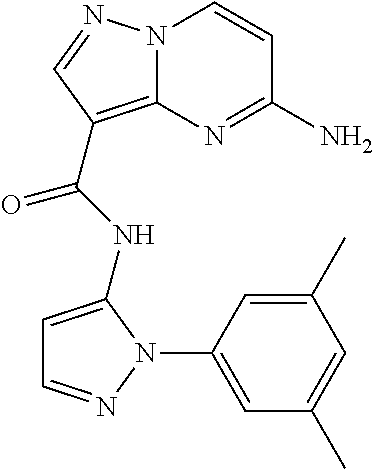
NC1=NC2=C(C(=O)NC3=CC=NN3C3=CC(C)=CC(C)=C3)C=NN2C=C1
